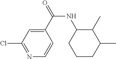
C(NC1C(C)C(C)CCC1)(C1=CC(Cl)=NC=C1)=O
